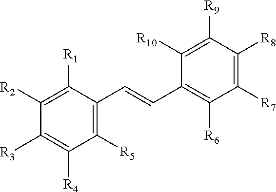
C1([R3])=C([R4])C([R5])=C(C=CC2=C([R6])C([R7])=C([R8])C([R9])=C2[R10])C([R1])=C1[R2]
